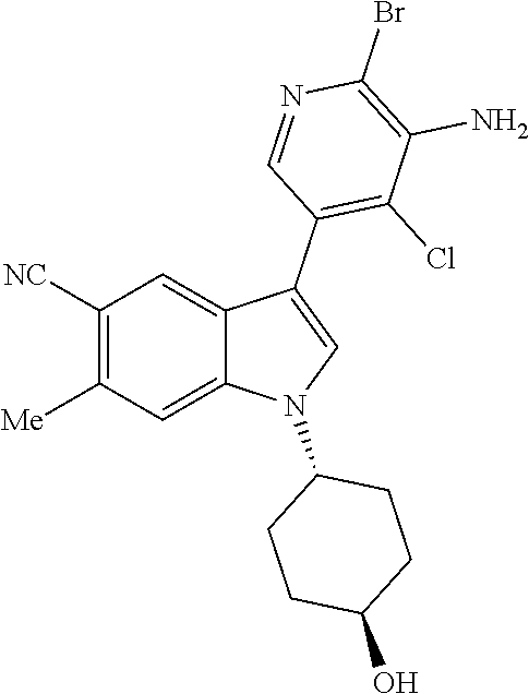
C1([NC])=C([Me])C=C2C(=C1)C(C1=C(Cl)C(N)=C(Br)N=C1)=CN2C1CCC(O)CC1
